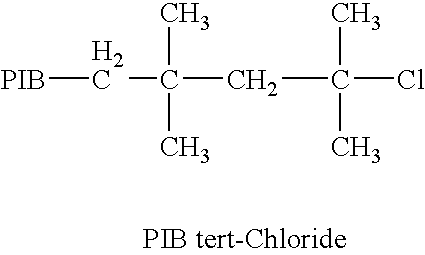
[PIB]CC(C)(C)CC(C)(C)Cl
